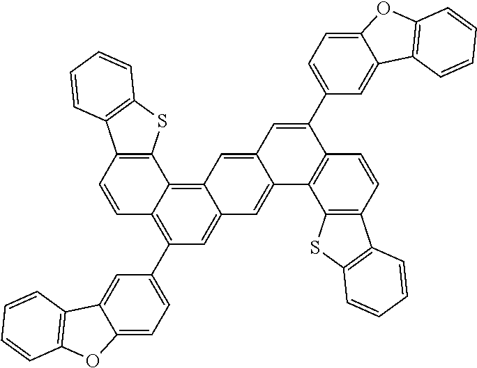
C1=CC2=C(C3=C4C(=CC(C5=CC=C6C(=C5)C5=C(O6)C=CC=C5)=C13)C=C1C(=C4)C=C(C3=CC=C4C(=C3)C3=C(O4)C=CC=C3)C3=C1C1=C(C=C3)C3=C(S1)C=CC=C3)SC1=C2C=CC=C1
